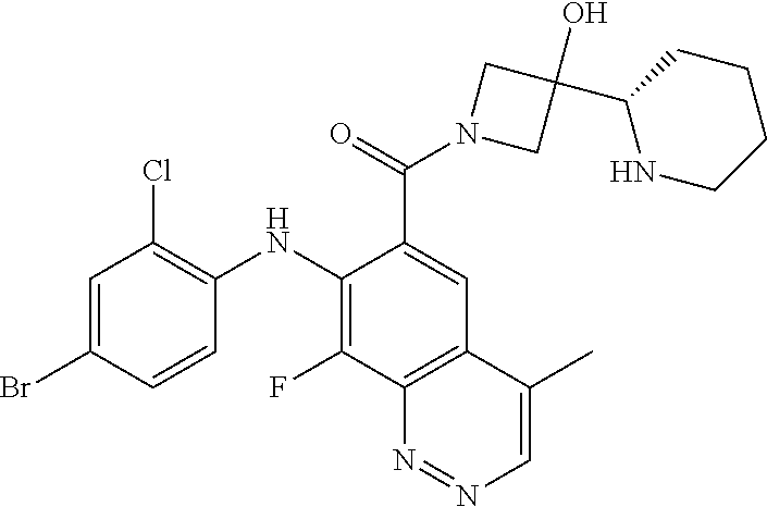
C1=C(Br)C=CC(NC2=C(F)C3=C(C=C2C(=O)N2CC(C4NCCCC4)(O)C2)C(C)=CN=N3)=C1Cl
